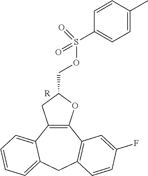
C12=C(C3=C(CC4=CC=CC=C14)C=CC(F)=C3)OC(COS(C1=CC=C(C)C=C1)(=O)=O)C2.[R]
